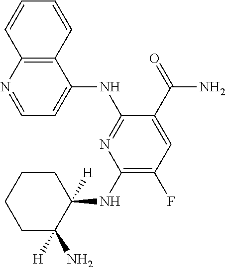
C1(NC2([H])CCCCC2([H])N)=C(F)C=C(C(=O)N)C(NC2=CC=NC3=C2C=CC=C3)=N1
